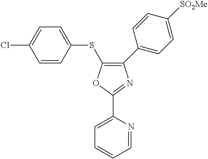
C1=CC=NC(C2=NC(C3=CC=C([SO2Me])C=C3)=C(SC3=CC=C(Cl)C=C3)O2)=C1
